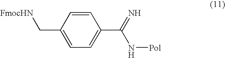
C1(C[FmocHN])=CC=C(C(N[Pol])=N)C=C1
